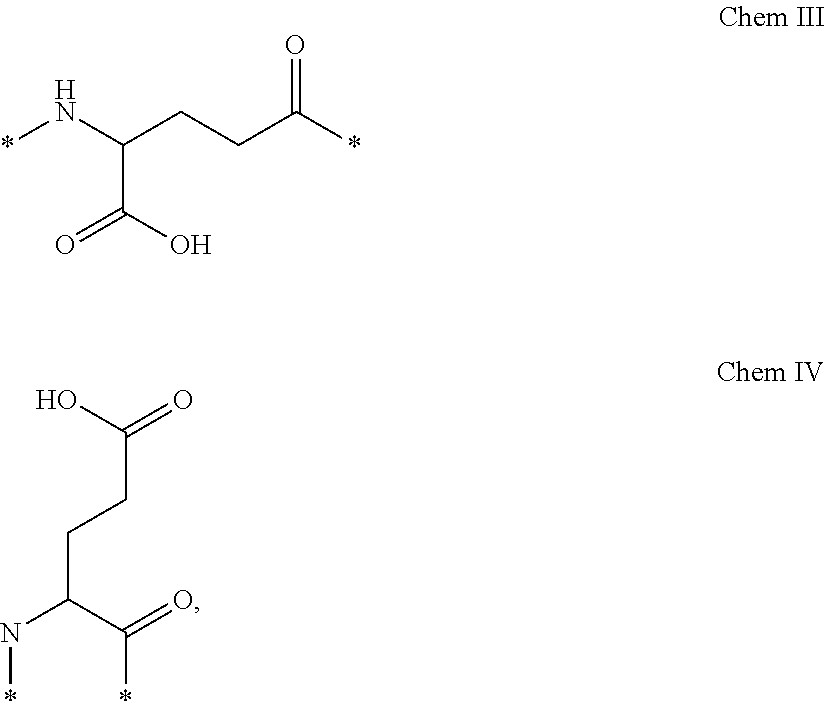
*NC(CCC(*)=O)C(O)=O.N(C(C(=O)*)CCC(=O)O)*
